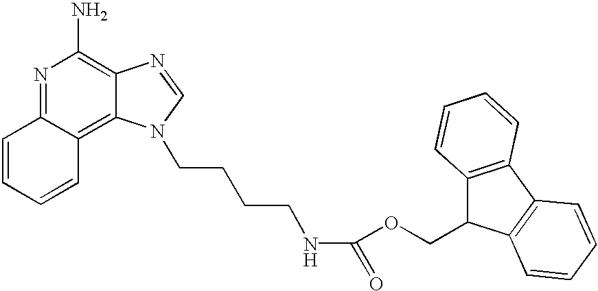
N1=C2C(=C3C(=C1N)N=CN3CCCCNC(OCC1C3=C(C4=C1C=CC=C4)C=CC=C3)=O)C=CC=C2
